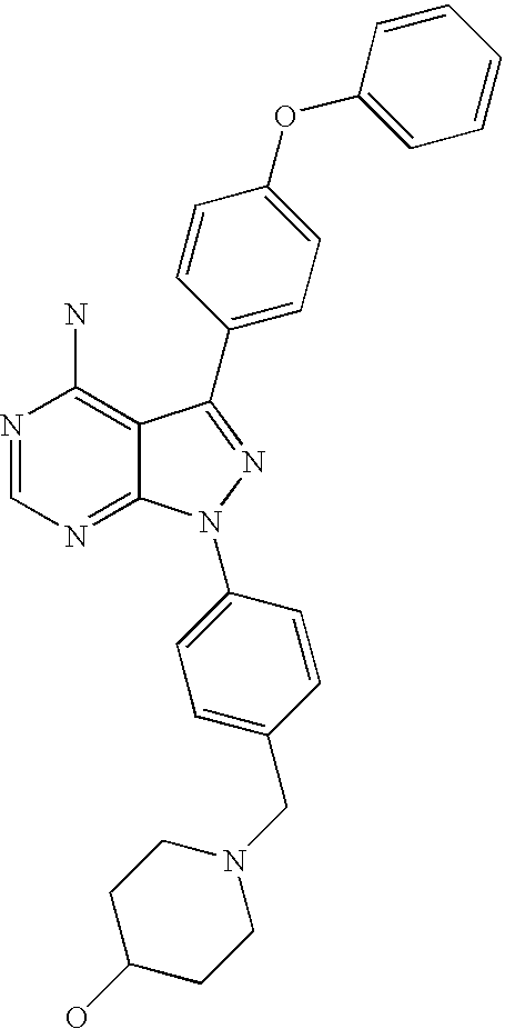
N1=CN=C2C(=C1N)C(C1=CC=C(OC3=CC=CC=C3)C=C1)=NN2C1=CC=C(CN2CCC(O)CC2)C=C1
